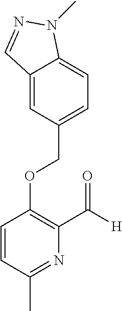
C(OC1=C(C([H])=O)N=C(C)C=C1)C1=CC=C2C(=C1)C=NN2C
